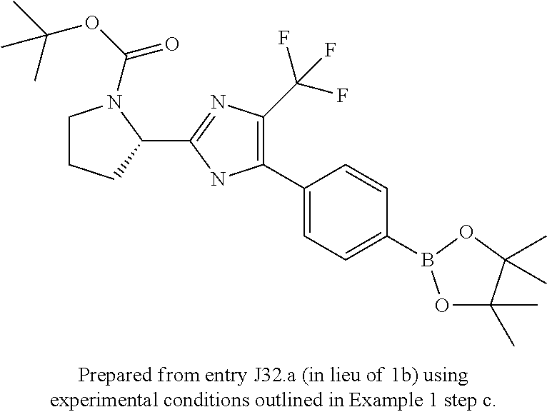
C1CCC(C2=NC(C(F)(F)F)=C(C3=CC=C(B4OC(C)(C)C(C)(C)O4)C=C3)N2)N1C(OC(C)(C)C)=O
